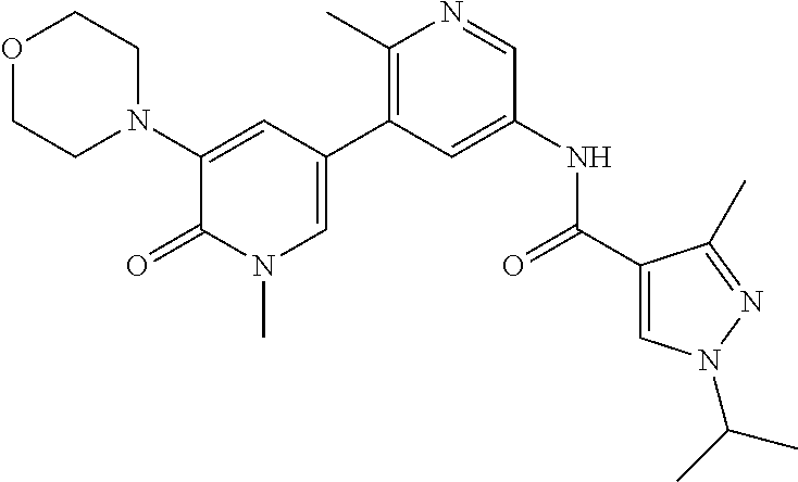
O1CCN(C2=CC(C3=C(C)N=CC(NC(C4=CN(C(C)C)N=C4C)=O)=C3)=CN(C)C2=O)CC1
